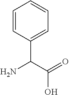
C1(C(N)C(=O)O)=CC=CC=C1
